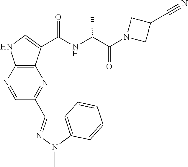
C12=C(N=CC(C3=NN(C)C4=C3C=CC=C4)=N1)NC=C2C(=O)NC(C(N1CC(C#N)C1)=O)C
